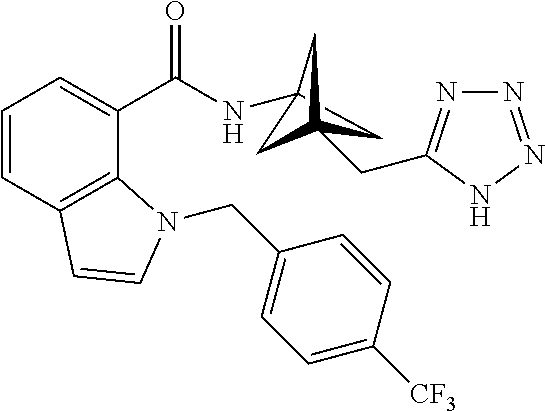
C1=CC2=C(C(C(NC34CC(CC5=NN=NN5)(C3)C4)=O)=C1)N(CC1=CC=C([CF3])C=C1)C=C2
